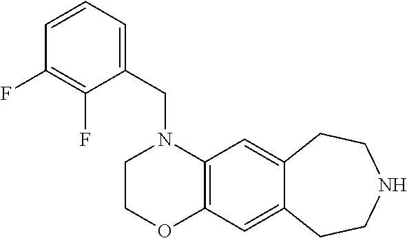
C1=CC=C(CN2C3=C(OCC2)C=C2C(=C3)CCNCC2)C(F)=C1F
